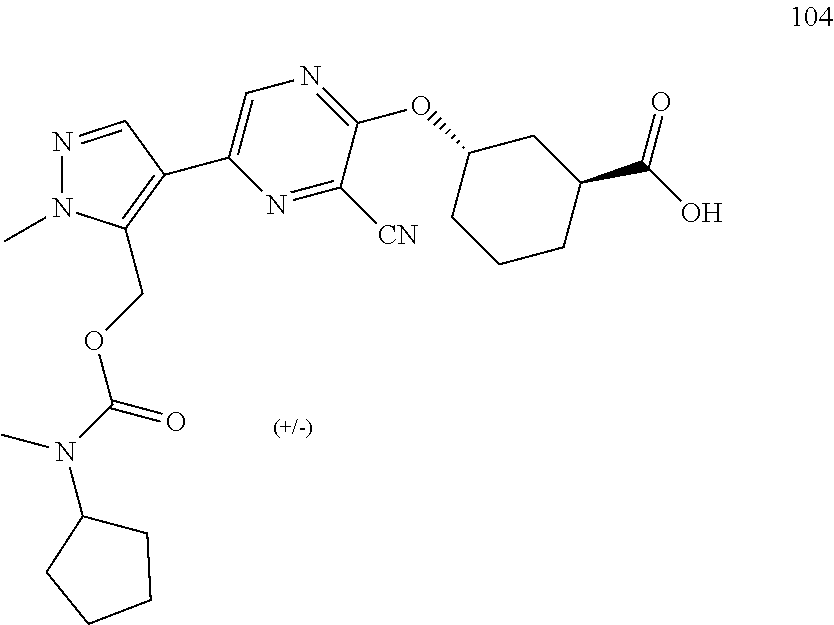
N1=CC(C2=CN=C(OC3CCCC(C(=O)O)C3)C([CN])=N2)=C(COC(N(C)C2CCCC2)=O)N1C
